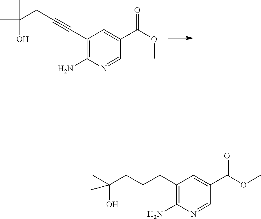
C1(C#CCC(C)(O)C)=C(N)N=CC(C(OC)=O)=C1.C1(CCCC(C)(O)C)=C(N)N=CC(C(OC)=O)=C1
